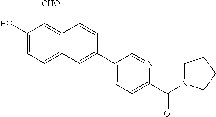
OC1=CC=C2C(=C1[CHO])C=CC(C1=CC=C(C(=O)N3CCCC3)N=C1)=C2
